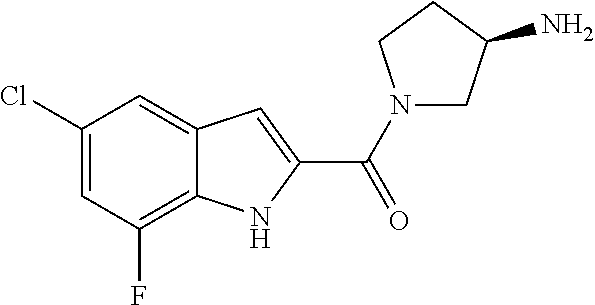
C1(Cl)=CC(F)=C2C(=C1)C=C(C(N1CC(N)CC1)=O)N2
